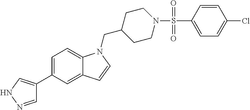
C1=C(C2=CNN=C2)C=C2C(=C1)N(CC1CCN(S(=O)(=O)C3=CC=C(Cl)C=C3)CC1)C=C2
